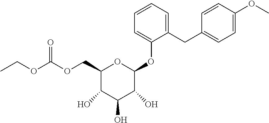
C1(COC(OCC)=O)C(O)C(O)C(O)C(OC2=CC=CC=C2CC2=CC=C(OC)C=C2)O1
